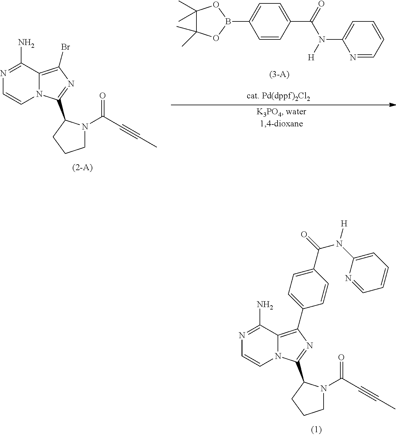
N1=C(N)C2=C(C3=CC=C(C(=O)N(C4=CC=CC=N4)[H])C=C3)N=C(C3CCCN3C(C#CC)=O)N2C=C1.N1=C(N)C2=C(Br)N=C(C3CCCN3C(C#CC)=O)N2C=C1.C1(C(=O)N([H])C2=CC=CC=N2)=CC=C(B2OC(C)(C)C(C)(C)O2)C=C1
